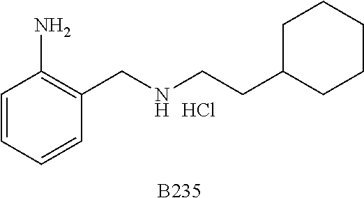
[B235].C1=CC=CC(CNCCC2CCCCC2)=C1N.Cl
